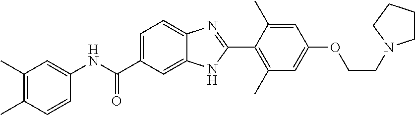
C1(C)=C(C)C=CC(NC(C2=CC=C3C(=C2)NC(C2=C(C)C=C(OCCN4CCCC4)C=C2C)=N3)=O)=C1
